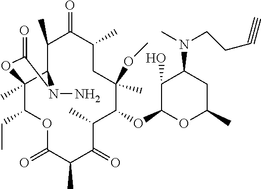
C1(C)C2C(C)(C(CC)OC(=O)C(C)C(=O)C(C)C(OC3OC(C)CC(N(C)CCC#C)C3O)C(C)(OC)CC(C)C1=O)OC(=O)N2N
